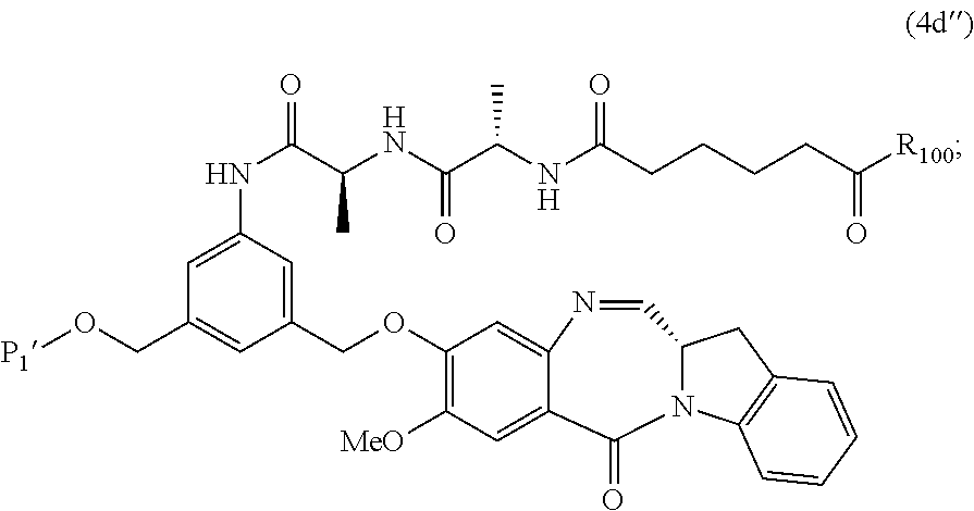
C1=C(NC(=O)C(NC(C(NC(CCCCC([R100])=O)=O)C)=O)C)C=C(COC2=C([MeO])C=C3C(=C2)N=CC2N(C4=C(C2)C=CC=C4)C3=O)C=C1CO[P1]
